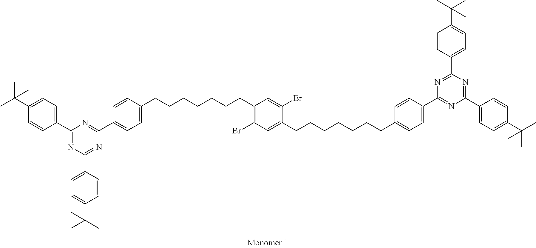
C1(C2=NC(C3=CC=C(C(C)(C)C)C=C3)=NC(C3=CC=C(CCCCCCCC4=C(Br)C=C(CCCCCCCC5=CC=C(C6=NC(C7=CC=C(C(C)(C)C)C=C7)=NC(C7=CC=C(C(C)(C)C)C=C7)=N6)C=C5)C(Br)=C4)C=C3)=N2)=CC=C(C(C)(C)C)C=C1
